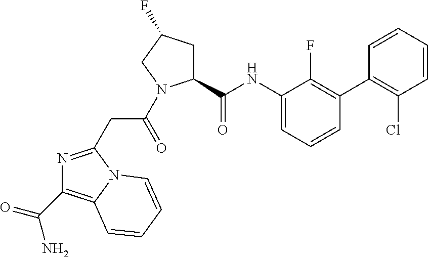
N1=C(CC(=O)N2C(C(NC3=CC=CC(C4=C(Cl)C=CC=C4)=C3F)=O)CC(F)C2)N2C(=C1C(=O)N)C=CC=C2
